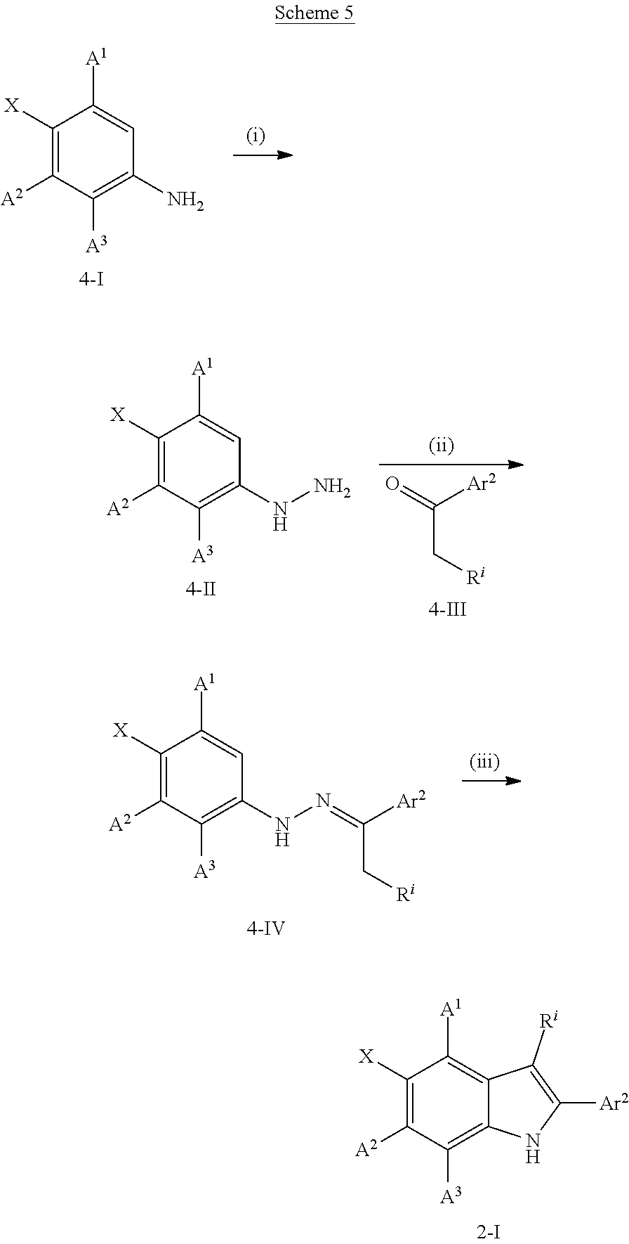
C1([X])=C([A2])C([A3])=C(N)C=C1[A1].C1([X])=C([A2])C([A3])=C(NN)C=C1[A1].C(C[Ri])(=O)[Ar2].C1([X])=C([A2])C([A3])=C(NN=C([Ar2])C[Ri])C=C1[A1].C1([X])=C([A2])C([A3])=C2C(=C1[A1])C([Ri])=C([Ar2])N2
